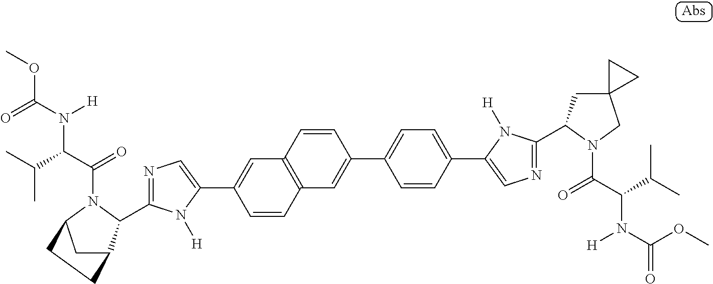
O=C(OC)N(C(C(C)C)C(=O)N1C(C2=NC=C(C3=CC4=C(C=C3)C=C(C3=CC=C(C5=CN=C(C6CC7(CN6C(=O)C(N([H])C(=O)OC)C(C)C)CC7)N5[H])C=C3)C=C4)N2[H])C2CC1CC2)[H]
